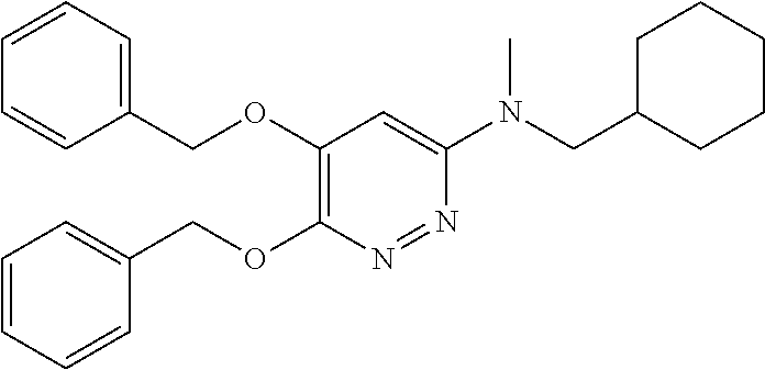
C1=CC=C(COC2=C(OCC3=CC=CC=C3)N=NC(N(CC3CCCCC3)C)=C2)C=C1
